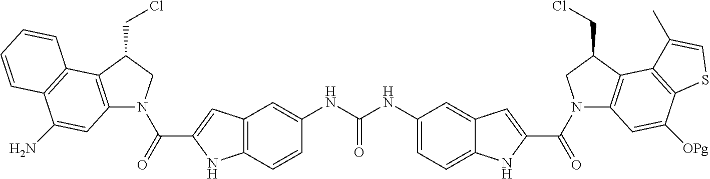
C12=C(C=CC(NC(NC3=CC=C4C(=C3)C=C(C(N3C5=C(C(CCl)C3)C3=C(C([OPg])=C5)SC=C3C)=O)N4)=O)=C1)NC(C(=O)N1C3=C(C(CCl)C1)C1=C(C(N)=C3)C=CC=C1)=C2
